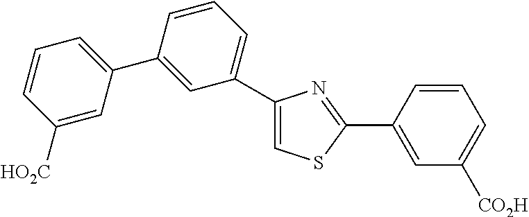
C1(C2=CC=CC([HO2C])=C2)=CC(C2=CSC(C3=CC([CO2H])=CC=C3)=N2)=CC=C1
